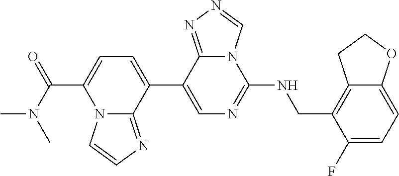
C1=C(C2=CN=C(NCC3=C4CCOC4=CC=C3F)N3C2=NN=C3)C2=NC=CN2C(C(N(C)C)=O)=C1
